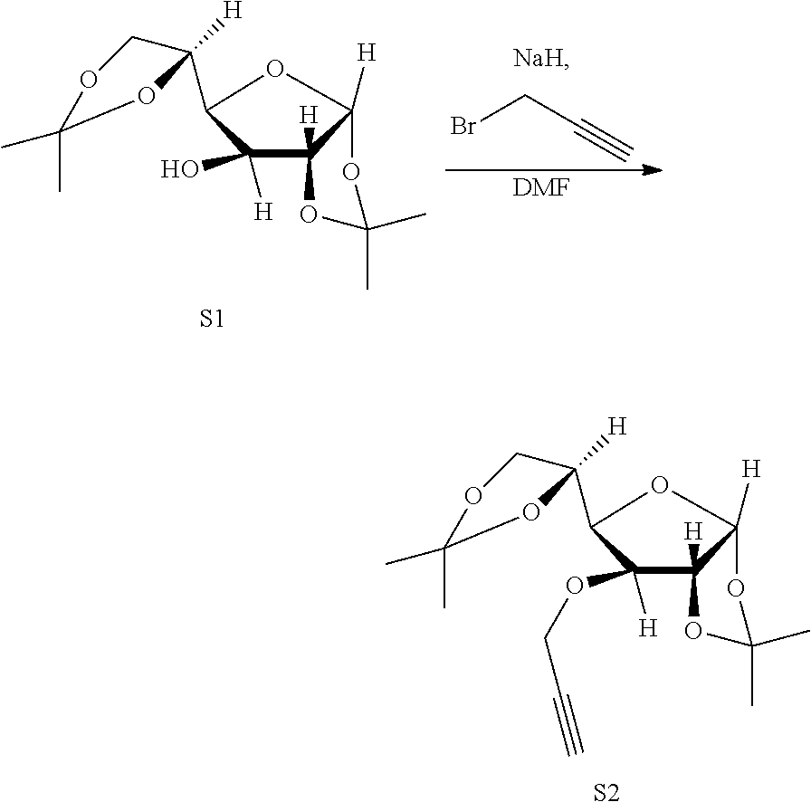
C1([H])(OCC#C)C2([H])C([H])(OC1C1([H])COC(C)(C)O1)OC(C)(C)O2.[S2].C1([H])(O)C2([H])C([H])(OC1C1([H])COC(C)(C)O1)OC(C)(C)O2.[S1].BrCC#C.[DMF]
